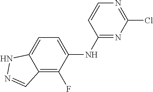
C1=CN=C(Cl)N=C1NC1=CC=C2C(=C1F)C=NN2
